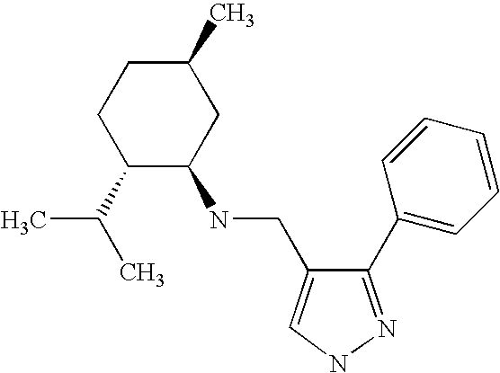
CC(C)C1C(NCC2=CNN=C2C2=CC=CC=C2)CC(C)CC1
